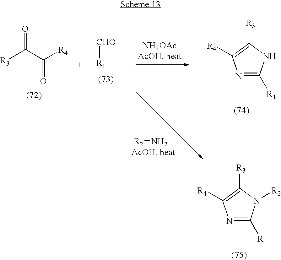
N1=C([R1])N([R2])C([R3])=C1[R4].[R3]C(C([R4])=O)=O.[CHO][R1].[R2]N.N1=C([R1])NC([R3])=C1[R4]
